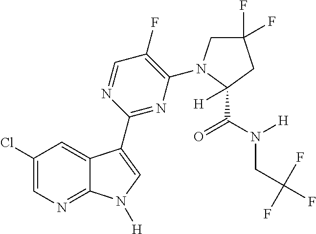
C1(Cl)=CN=C2C(=C1)C(C1=NC(N3CC(F)(F)CC3(C(N([H])CC(F)(F)F)=O)[H])=C(F)C=N1)=CN2[H]
